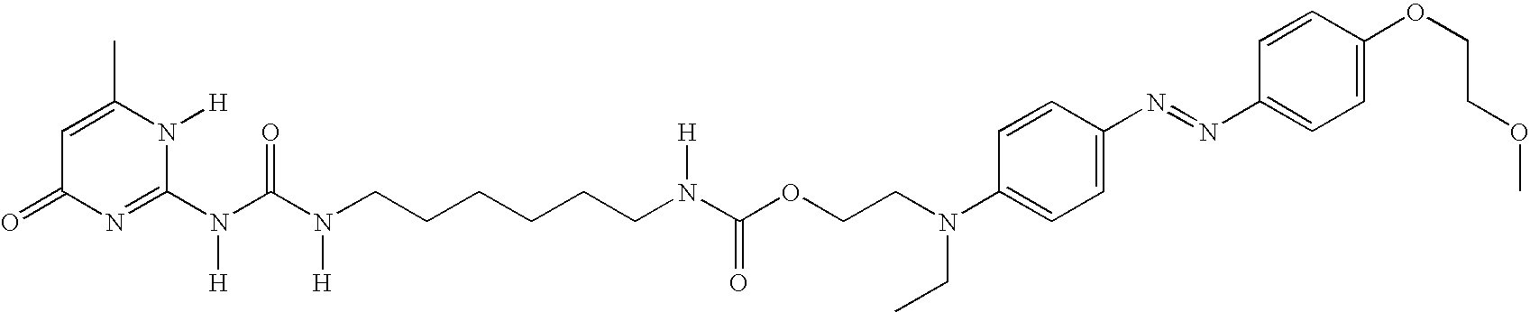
C1=C(C)N([H])C(N(C(N(CCCCCCN(C(OCCN(C2=CC=C(N=NC3=CC=C(OCCOC)C=C3)C=C2)CC)=O)[H])[H])=O)[H])=NC1=O
